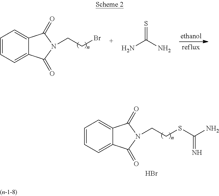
C1=CC=C2C(=C1)C(=O)N(CCBr)C2=O.NC(N)=S.C1=CC=C2C(=C1)C(=O)N(CCSC(N)=N)C2=O.Br
